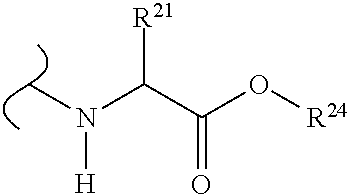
C(C(O[R24])=O)(N([H])C)[R21]
